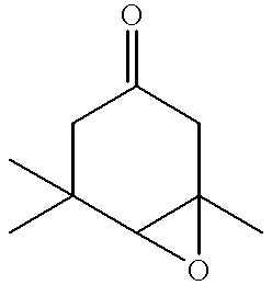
C1C(C)(C)C2C(C)(CC1=O)O2
